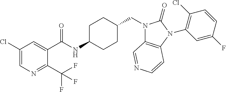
C1(Cl)=CN=C(C(F)(F)F)C(C(NC2CCC(CN3C4=C(N(C5=C(Cl)C=CC(F)=C5)C3=O)C=CN=C4)CC2)=O)=C1
